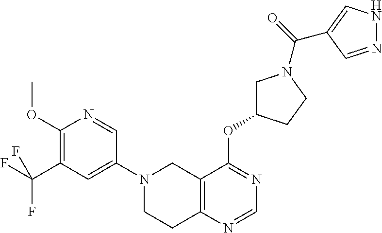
C1(N2CCC3=C(C2)C(OC2CN(C(=O)C4=CNN=C4)CC2)=NC=N3)=CC(C(F)(F)F)=C(OC)N=C1
